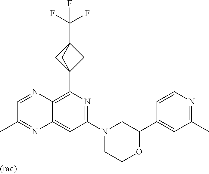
C12=CC(N3CCOC(C4=CC(C)=NC=C4)C3)=NC(C34CC(C(F)(F)F)(C3)C4)=C1N=CC(C)=N2
